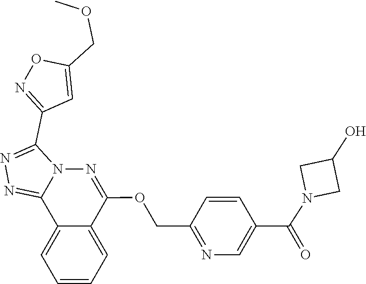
C1(O)CN(C(C2=CN=C(COC3=NN4C(C5=NOC(COC)=C5)=NN=C4C4=CC=CC=C43)C=C2)=O)C1
